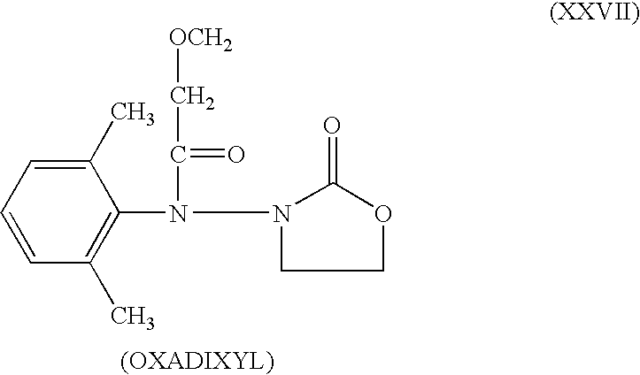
C1=CC=C(C)C(N(C(C[OCH2])=O)N2C(=O)OCC2)=C1C
